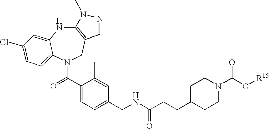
C12=C(CN(C(C3=CC=C(CNC(CCC4CCN(C(O[R15])=O)CC4)=O)C=C3C)=O)C3=CC=C(Cl)C=C3N1)C=NN2C
